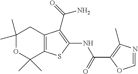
C1(C)(C)OC(C)(C)C2=C(C1)C(C(N)=O)=C(NC(=O)C1=C(C)N=CO1)S2
